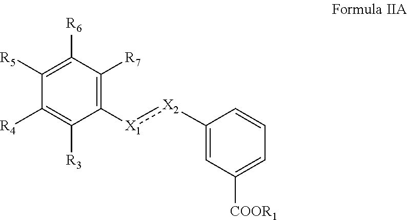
C1([R5])=C([R6])C([R7])=C([X1]:[X2]C2=CC([COOR1])=CC=C2)C([R3])=C1[R4]
